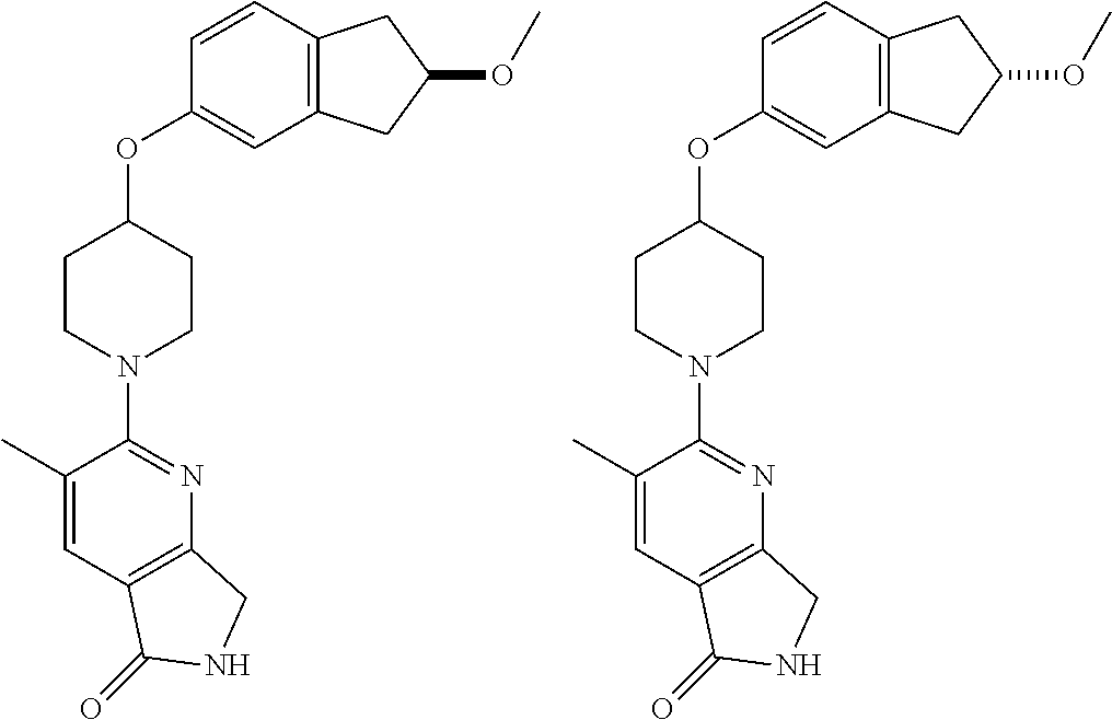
C1(OC2CCN(C3=NC4=C(C=C3C)C(=O)NC4)CC2)=CC2=C(C=C1)CC(OC)C2.C1(OC2CCN(C3=NC4=C(C=C3C)C(=O)NC4)CC2)=CC2=C(C=C1)CC(OC)C2
